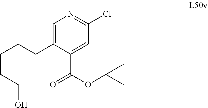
C(CCO)CCC1=CN=C(Cl)C=C1C(=O)OC(C)(C)C
